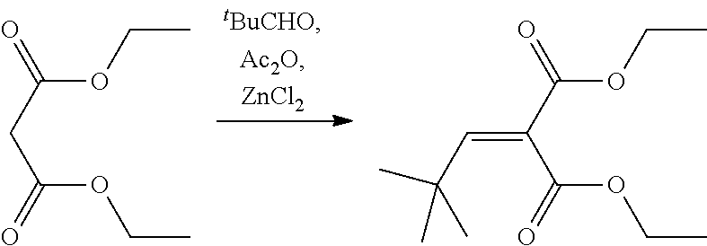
CCOC(CC(OCC)=O)=O.CCOC(C(C(OCC)=O)=CC(C)(C)C)=O
